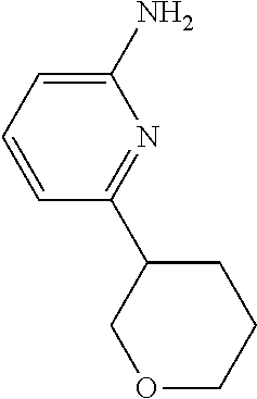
C1=C(N)N=C(C2COCCC2)C=C1
